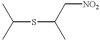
C(SC(C)C[NO2])(C)C
